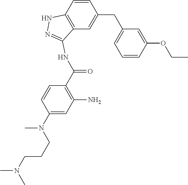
C1=CC2=C(C=C1CC1=CC=CC(OCC)=C1)C(NC(C1=C(N)C=C(N(C)CCCN(C)C)C=C1)=O)=NN2
